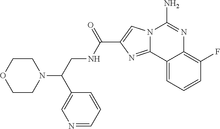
N12C(=NC(C(NCC(N3CCOCC3)C3=CN=CC=C3)=O)=C1)C1=CC=CC(F)=C1N=C2N
